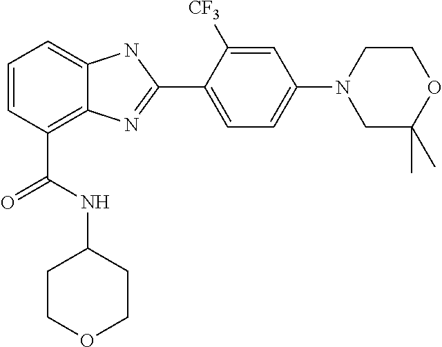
C1=CC(C(=O)NC2CCOCC2)=C2C(=C1)NC(C1=CC=C(N3CC(C)(C)OCC3)C=C1[CF3])=N2
